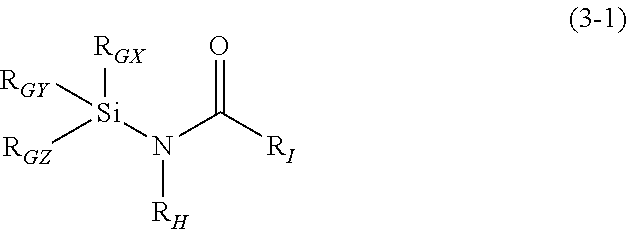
[Si](N(C([RI])=O)[RH])([RGZ])([RGX])[RGY]
